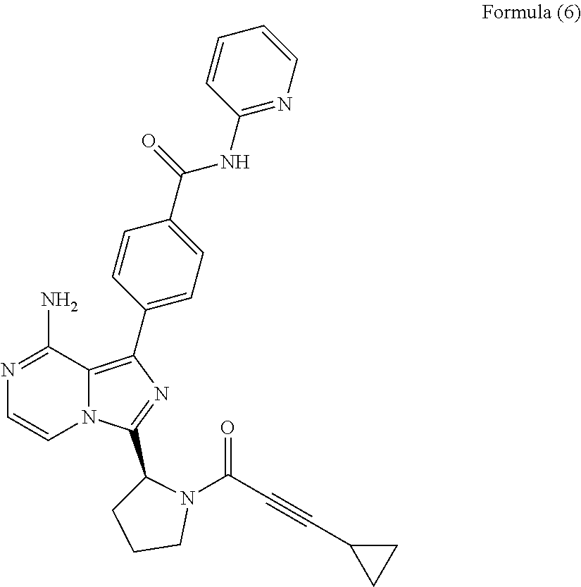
C1(NC(C2=CC=C(C3=C4N(C=CN=C4N)C(C4CCCN4C(C#CC4CC4)=O)=N3)C=C2)=O)=NC=CC=C1
